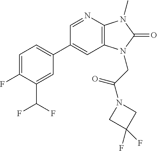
C1(C2=CC=C(F)C(C(F)F)=C2)=CC2=C(N=C1)N(C)C(=O)N2CC(N1CC(F)(F)C1)=O
